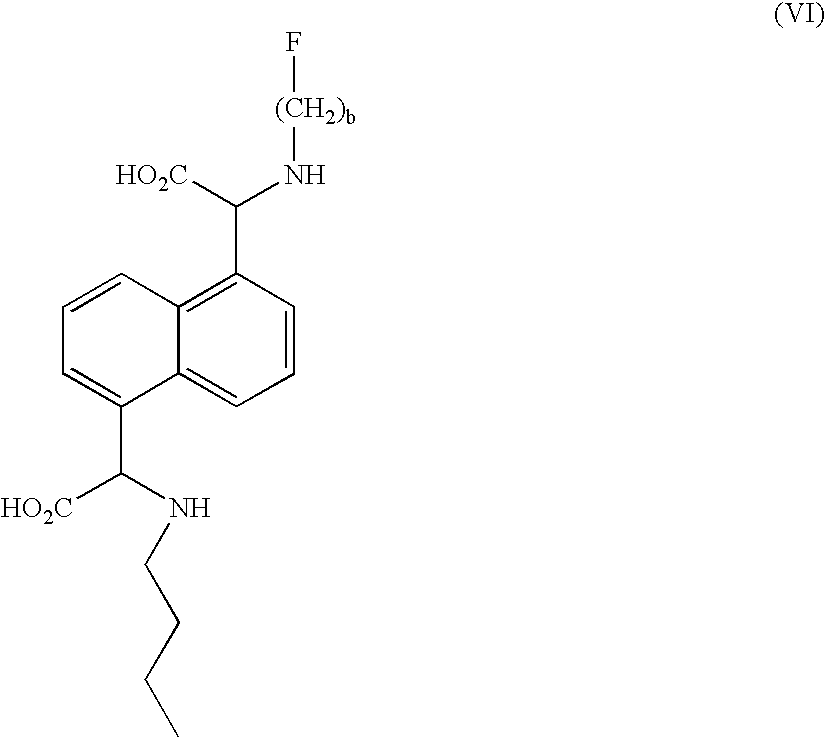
C12=CC=CC(C([HO2C])N[(CH2)b]F)=C1C=CC=C2C(NCCCC)[HO2C]
